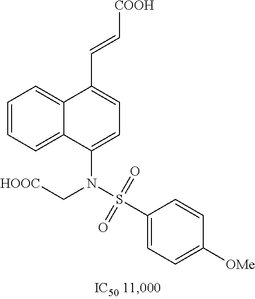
C(C1=CC=C(N(S(C2=CC=C([OMe])C=C2)(=O)=O)C[HOOC])C2=CC=CC=C12)=C[COOH]
